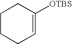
C1=C([OTBS])CCCC1
